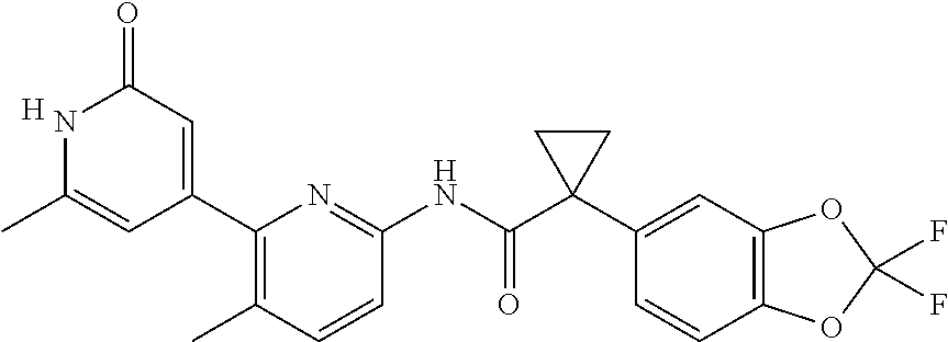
C1(C2=CC(=O)NC(C)=C2)=C(C)C=CC(NC(C2(C3=CC4=C(C=C3)OC(F)(F)O4)CC2)=O)=N1.[H]
